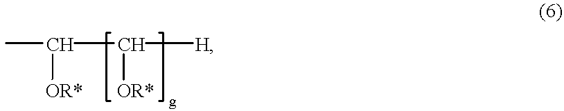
CC(C([H])[OR*])[OR*]
